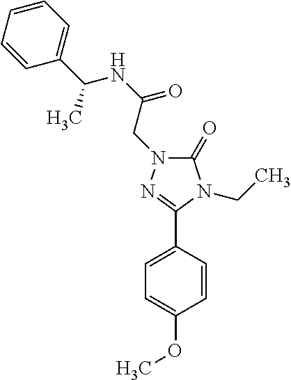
C1=CC(C(NC(=O)CN2C(=O)N(CC)C(C3=CC=C(OC)C=C3)=N2)C)=CC=C1
